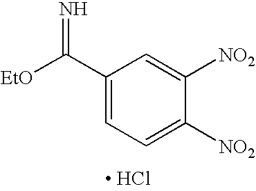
[EtO]C(C1=CC=C([NO2])C([NO2])=C1)=N.[ HCl]
